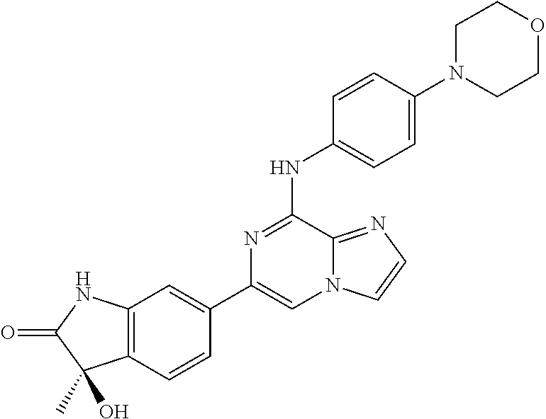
C1(C2=CC3=C(C=C2)C(C)(O)C(=O)N3)=CN2C(=NC=C2)C(NC2=CC=C(N3CCOCC3)C=C2)=N1
